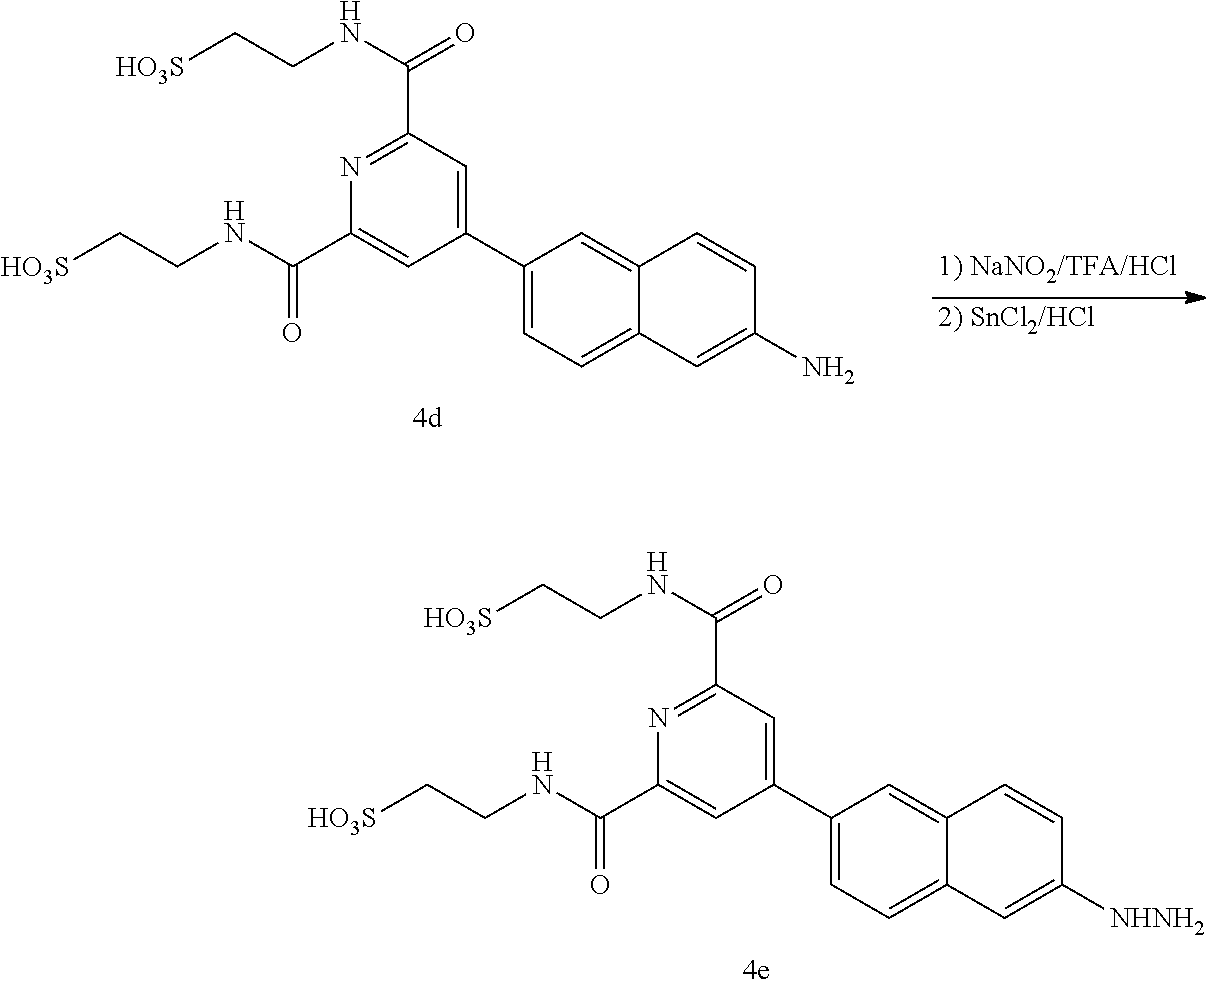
N1=C(C(NCC[HO3S])=O)C=C(C2=CC=C3C(=C2)C=CC([NHNH2])=C3)C=C1C(NCC[HO3S])=O.N1=C(C(NCC[HO3S])=O)C=C(C2=CC=C3C(=C2)C=CC(N)=C3)C=C1C(NCC[HO3S])=O.[2) SnCl2/HCl]
